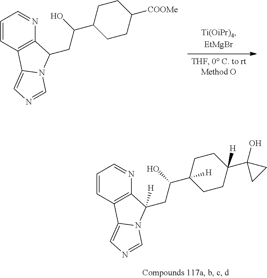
C1=CC2=C(N=C1)C(CC(C1CCC([COOMe])CC1)O)N1C2=CN=C1.C1=CC2=C(N=C1)C(CC(C1([H])CCC(C3(O)CC3)([H])CC1)O)([H])N1C2=CN=C1
